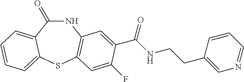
C1(=O)NC2=C(SC3=CC=CC=C13)C=C(F)C(C(NCCC1=CN=CC=C1)=O)=C2
